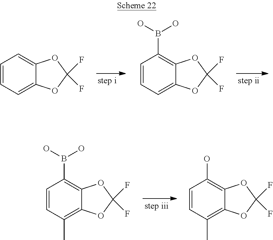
C1=CC=C2C(=C1)OC(F)(F)O2.C1=CC=C2C(=C1B(O)O)OC(F)(F)O2.C1=CC(C)=C2C(=C1B(O)O)OC(F)(F)O2.C1=CC(C)=C2C(=C1O)OC(F)(F)O2
